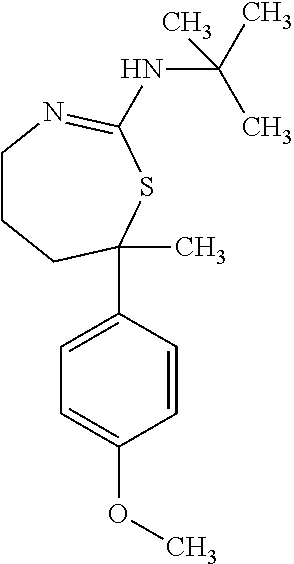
C1=C(C2(C)CCCN=C(NC(C)(C)C)S2)C=CC(OC)=C1
